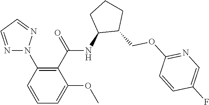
N1(C2=C(C(=O)NC3C(COC4=NC=C(F)C=C4)CCC3)C(OC)=CC=C2)N=CC=N1
